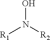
[R1]N([R2])O
